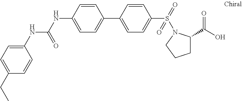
C1(NC(NC2=CC=C(C3=CC=C(S(=O)(=O)N4C(C(O)=O)CCC4)C=C3)C=C2)=O)=CC=C(CC)C=C1
